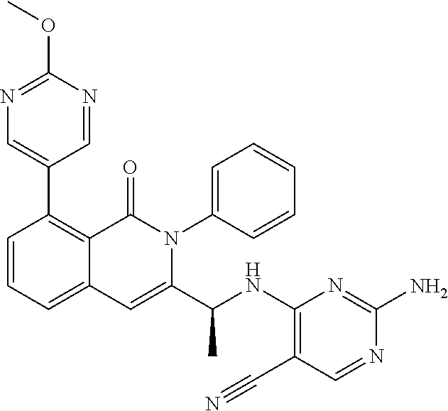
C1(C2=CN=C(OC)N=C2)=C2C(=CC=C1)C=C(C(NC1=C(C#N)C=NC(N)=N1)C)N(C1=CC=CC=C1)C2=O
